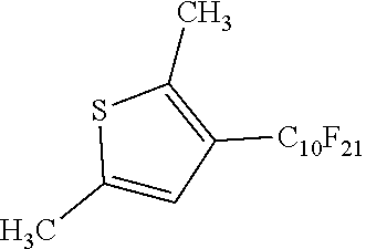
C1(C)=CC([C10F21])=C(C)S1
